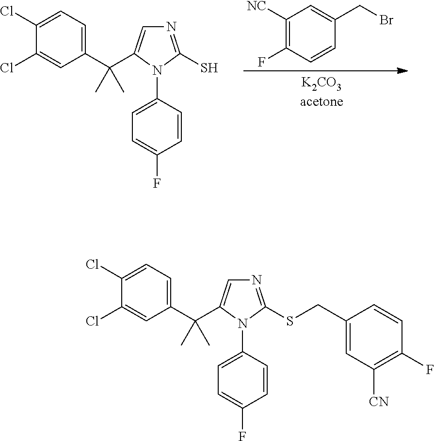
C1([NC])=C(F)C=CC(CBr)=C1.N1=C(S)N(C2=CC=C(F)C=C2)C(C(C2=CC=C(Cl)C(Cl)=C2)(C)C)=C1.N1=C(SCC2=CC([CN])=C(F)C=C2)N(C2=CC=C(F)C=C2)C(C(C2=CC=C(Cl)C(Cl)=C2)(C)C)=C1
